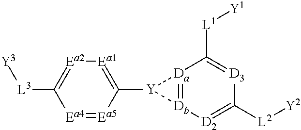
[Ea4]1=[Ea5]C([Y]2[Db]3=[Da]2C([L1][Y1])=[D3]C([L2][Y2])=[D2]3)=[Ea1][Ea2]=C1[L3][Y3]
